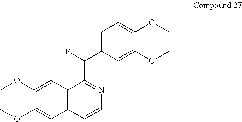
C12=C(C=CN=C1C(C1=CC=C(OC)C(OC)=C1)F)C=C(OC)C(OC)=C2
